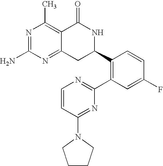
N1=C(N)N=C2C(=C1C)C(=O)NC(C1=C(C3=NC=CC(N4CCCC4)=N3)C=C(F)C=C1)C2
